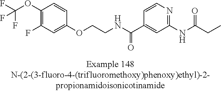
C1(OC(F)(F)F)=C(F)C=C(OCCNC(C2=CC(NC(=O)CC)=NC=C2)=O)C=C1
